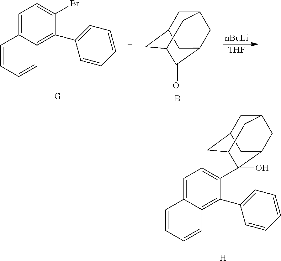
[H].C1=C2C(=C(C3=CC=CC=C3)C(C3(O)C4CC5CC(CC3C5)C4)=C1)C=CC=C2.C1=C2C(=C(C3=CC=CC=C3)C(Br)=C1)C=CC=C2.[G].C1C2CC3C(=O)C(CC1C3)C2.B.[nBuLi].[THF]
